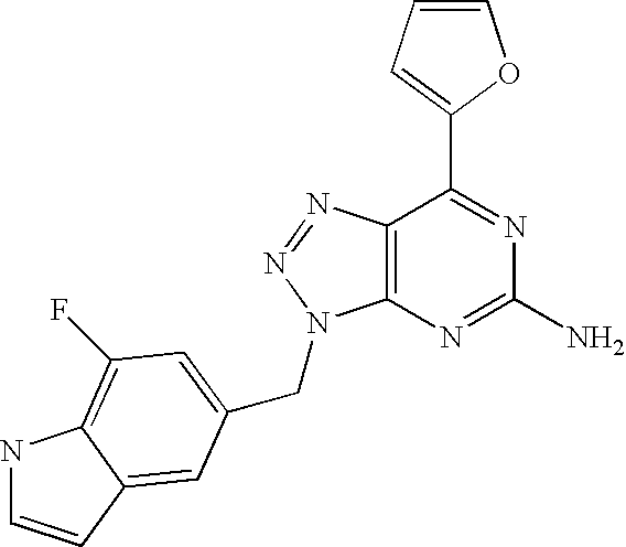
C1=CC=C(C2=NC(N)=NC3=C2N=NN3CC2=CC(F)=C3NC=CC3=C2)O1
